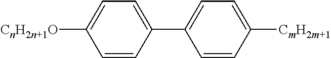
C1(C2=CC=C([CnH2n+1O])C=C2)=CC=C([CmH2m+1])C=C1
